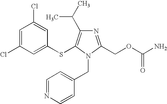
C1=C(Cl)C=C(SC2=C(C(C)C)N=C(COC(N)=O)N2CC2=CC=NC=C2)C=C1Cl
